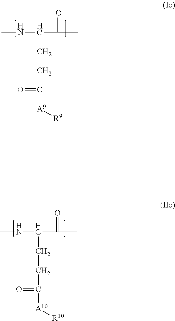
C(CC([A9][R9])=O)C(NC)C(C)=O.C(CC([A10][R10])=O)C(NC)C(C)=O
